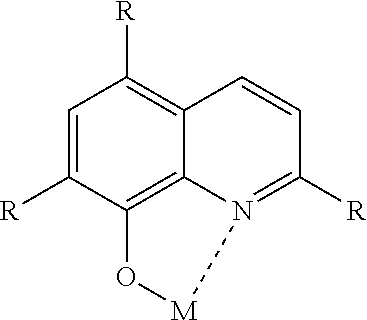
C1=C([R])C2=C3C(=C1[R])C=CC([R])=N3[M]O2
